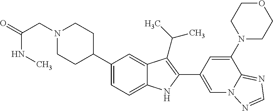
C1(C2CCN(CC(NC)=O)CC2)=CC=C2C(=C1)C(C(C)C)=C(C1=CN3C(=NC=N3)C(N3CCOCC3)=C1)N2
